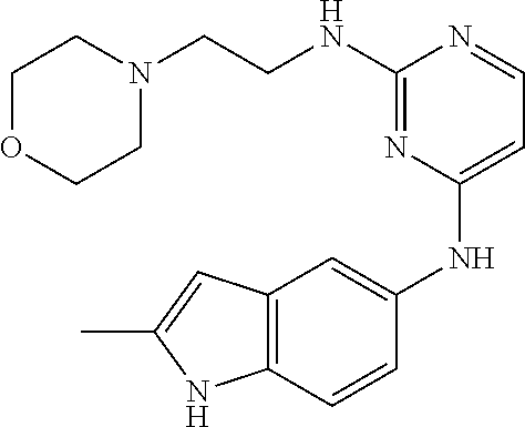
C(NC1=NC(NC2=CC3=C(C=C2)NC(C)=C3)=CC=N1)CN1CCOCC1
